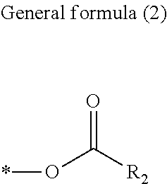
*OC([R2])=O
